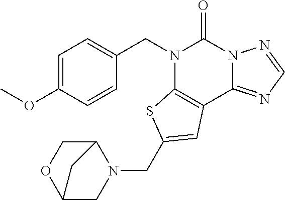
C1=C(OC)C=CC(CN2C3=C(C4=NC=NN4C2=O)C=C(CN2C4COC(C2)C4)S3)=C1
